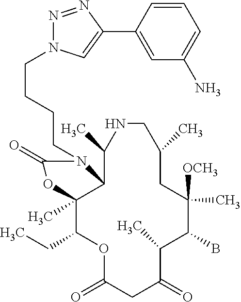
O1C(=O)CC(=O)C(C)C(B)C([OCH3])(C)CC(C)CNC(C)C2C(C)(C1CC)OC(=O)N2CCCCN1N=NC(C2=CC(N)=CC=C2)=C1
